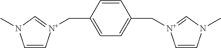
C1=C[N+](CC2=CC=C(C[N+]3=CN(C)C=C3)C=C2)=CN1C
